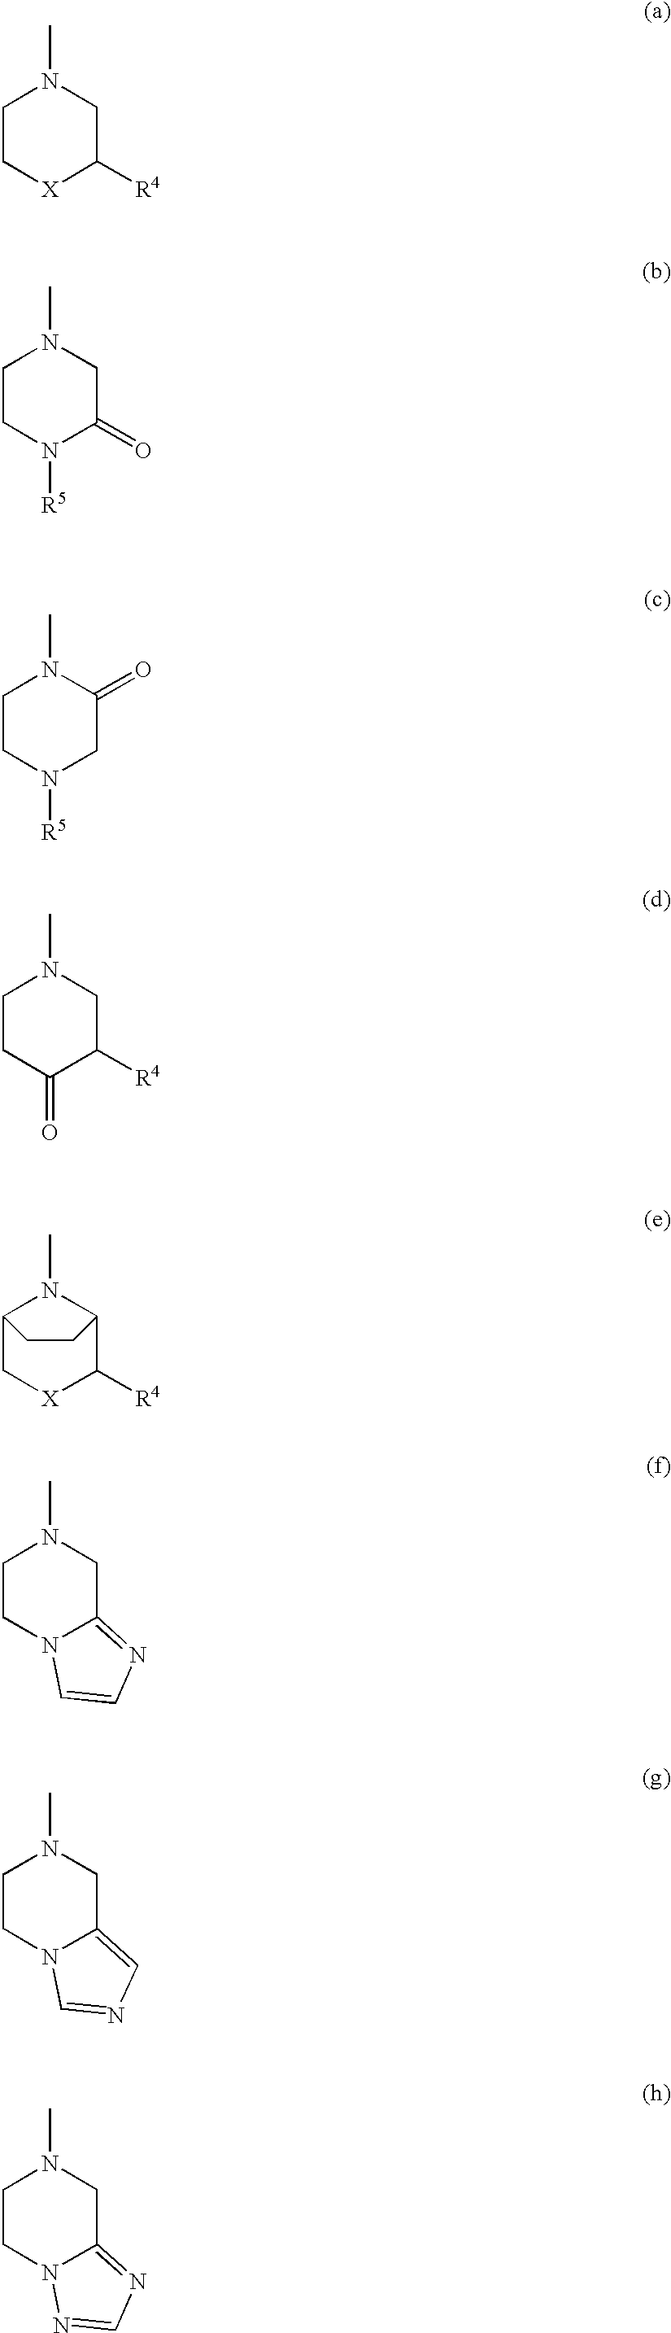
C1C[X]C([R4])CN1C.C1CN([R5])C(=O)CN1C.C1CN([R5])CC(=O)N1C.C1CC(=O)C([R4])CN1C.C12C[X]C([R4])C(N1C)CC2.C1CN2C(=NC=C2)CN1C.C1CN2C(=CN=C2)CN1C.C1CN2C(=NC=N2)CN1C
